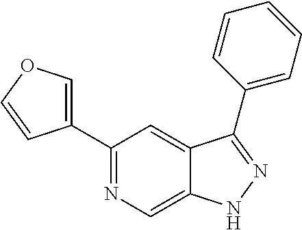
C1(C2=COC=C2)=NC=C2C(=C1)C(C1=CC=CC=C1)=NN2
